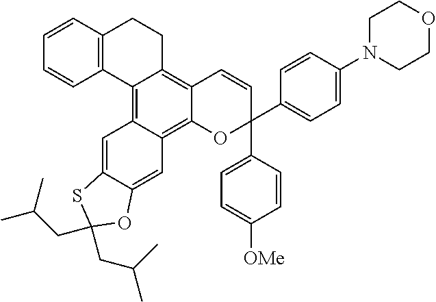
C1=CC2=C(C=C1)C1=C3C(=C4C(=C1CC2)C=CC(C1=CC=C([OMe])C=C1)(C1=CC=C(N2CCOCC2)C=C1)O4)C=C1C(=C3)SC(CC(C)C)(CC(C)C)O1
